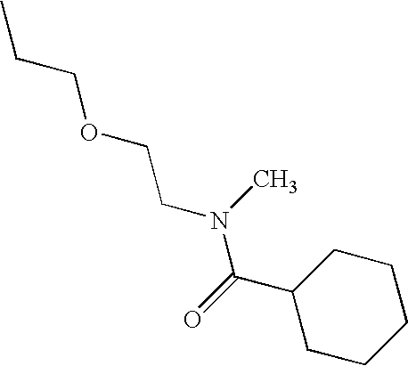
CCCOCCN(C)C(C1CCCCC1)=O
